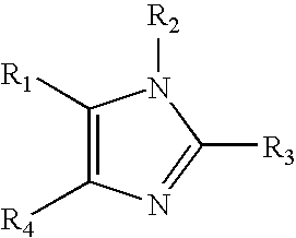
C1([R1])=C([R4])N=C([R3])N1[R2]
